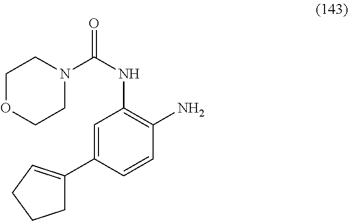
O=C(NC1=C(N)C=CC(C2=CCCC2)=C1)N1CCOCC1
